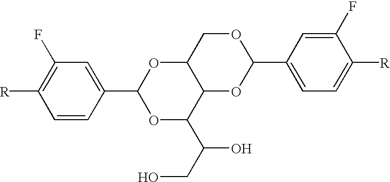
C1(F)=C([R])C=CC(C2OC(C(O)CO)C3C(O2)COC(C2=CC=C([R])C(F)=C2)O3)=C1
